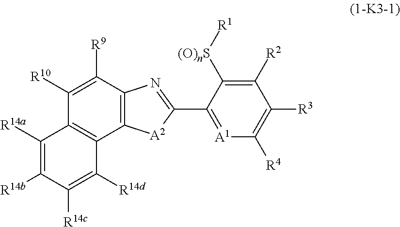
C12=C(C([R9])=C([R10])C3=C1C([R14d])=C([R14c])C([R14b])=C3[R14a])N=C(C1=[A1]C([R4])=C([R3])C([R2])=C1[(O)nS][R1])[A2]2
